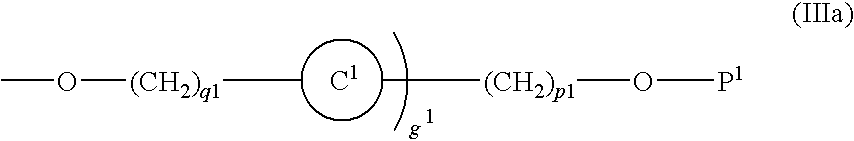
CO[(CH2)q1]C.C[(CH2)p1]O[P1]
